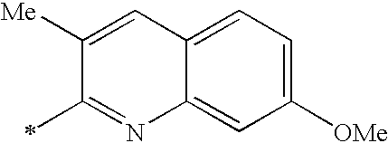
C1(C)=NC2=CC([OMe])=CC=C2C=C1[Me]
